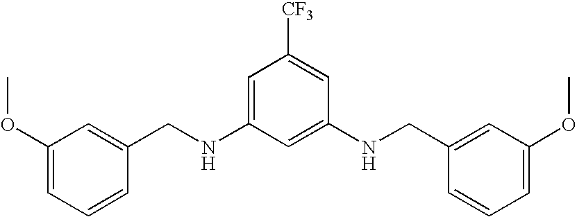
C1(OC)=CC=CC(CNC2=CC([CF3])=CC(NCC3=CC(OC)=CC=C3)=C2)=C1
